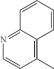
C1(C)=C2C(=NC=C1)C=CC=C2
